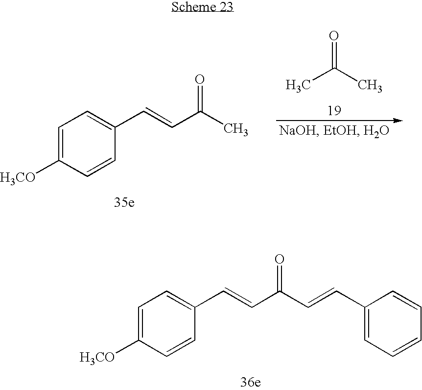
O=C(C)C.C1=C([H3CO])C=CC(C=CC(C)=O)=C1.C1=C([H3CO])C=CC(C=CC(C=CC2=CC=CC=C2)=O)=C1
